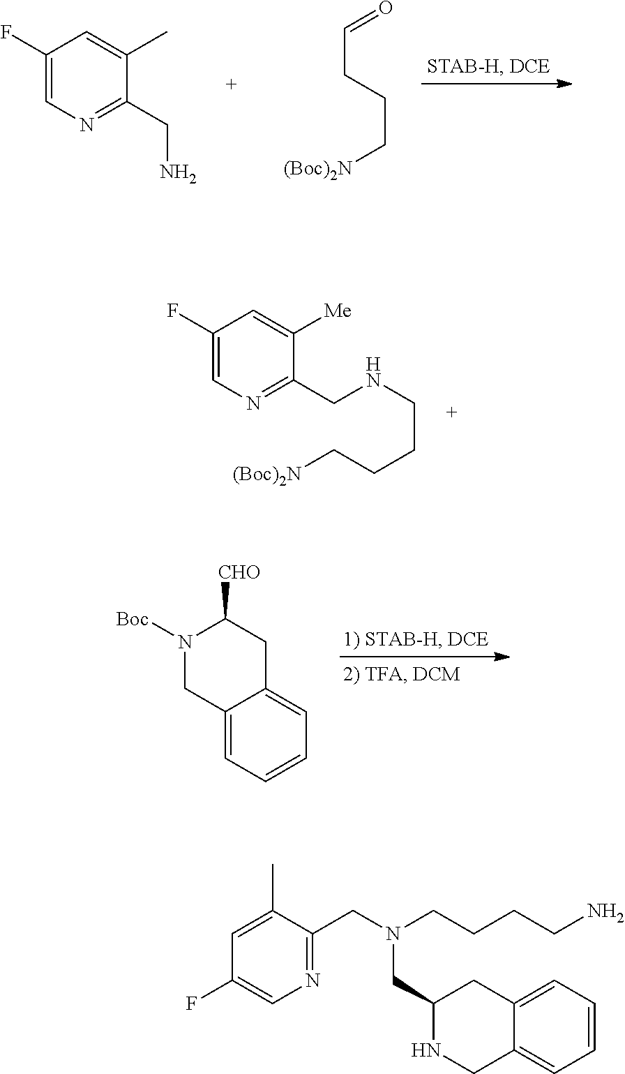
C1(F)=CN=C(CN)C(C)=C1.C(CCC[(Boc)2N])=O.C1(F)=CN=C(CNCCCC[(Boc)2N])C([Me])=C1.N1([Boc])CC2=CC=CC=C2CC1[CHO].C1=C(C)C(CN(CCCCN)CC2NCC3=CC=CC=C3C2)=NC=C1F
